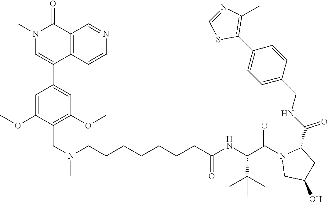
S1C=NC(C)=C1C1=CC=C(CNC(=O)C2N(C(C(NC(CCCCCCCN(C)CC3=C(OC)C=C(C4=CN(C)C(=O)C5=C4C=CN=C5)C=C3OC)=O)C(C)(C)C)=O)CC(O)C2)C=C1
